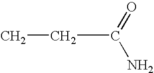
C(=O)(N)CC
